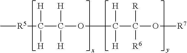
C[R5]C(C(OC(C(O[R7])([R])[R6])([H])[H])([H])[H])([H])[H]
